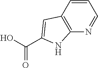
C(O)(=O)C1=CC2=C(N=CC=C2)N1
